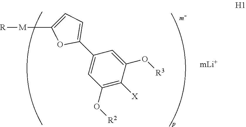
C1(C2=CC=C([M][R])O2)=CC(O[R2])=C([X])C(O[R3])=C1
